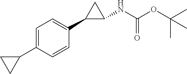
C1=C(C2CC2)C=CC(C2C(NC(OC(C)(C)C)=O)C2)=C1
